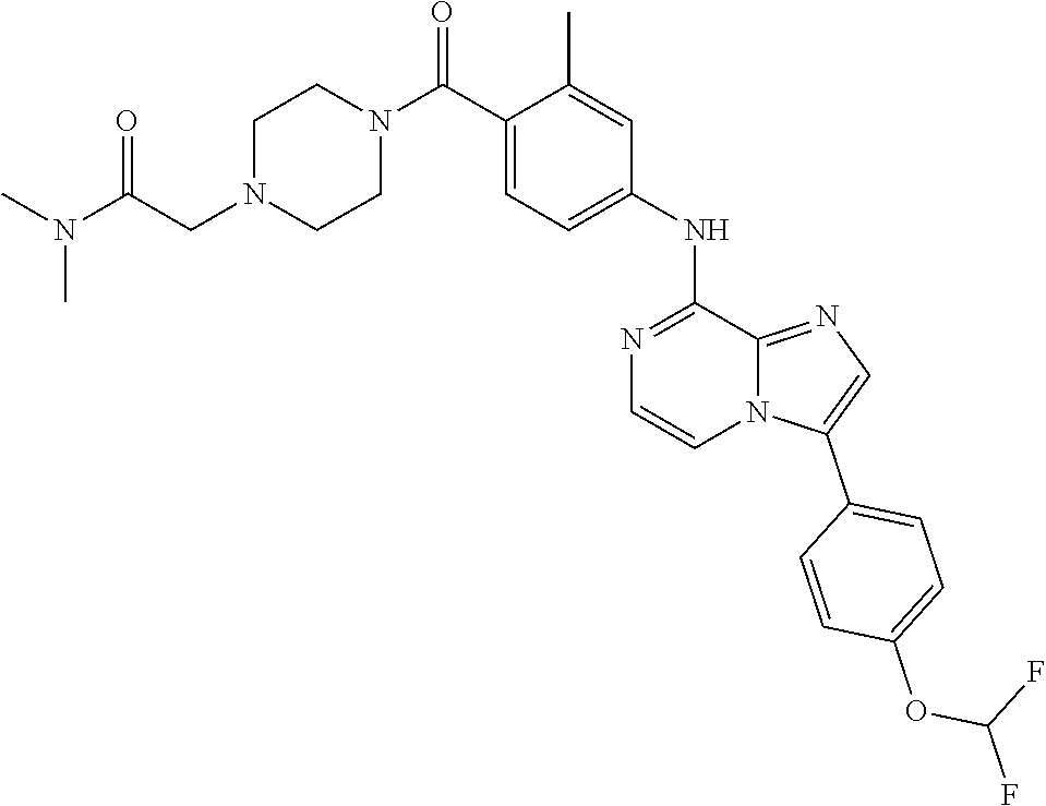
C1(C)=CC(NC2=NC=CN3C2=NC=C3C2=CC=C(OC(F)F)C=C2)=CC=C1C(N1CCN(CC(N(C)C)=O)CC1)=O
